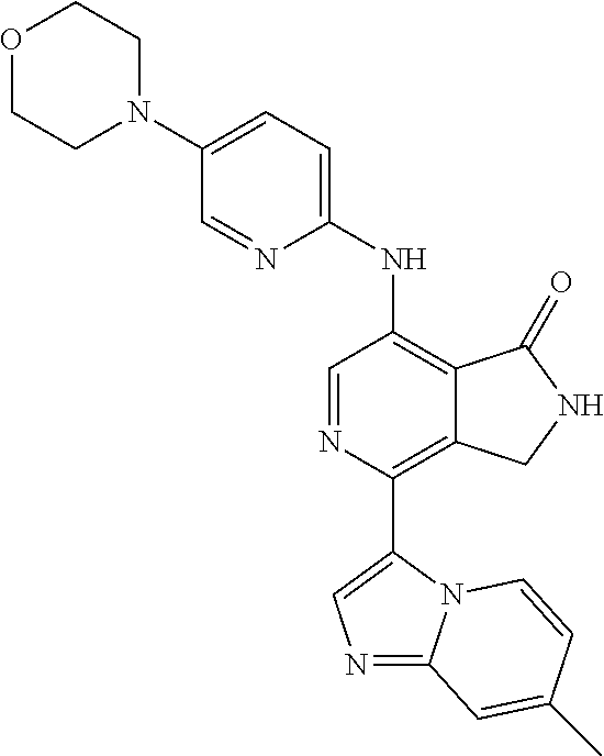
O1CCN(C2=CC=C(NC3=C4C(=C(C5=CN=C6N5C=CC(C)=C6)N=C3)CNC4=O)N=C2)CC1
